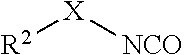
[X]([NCO])[R2]
